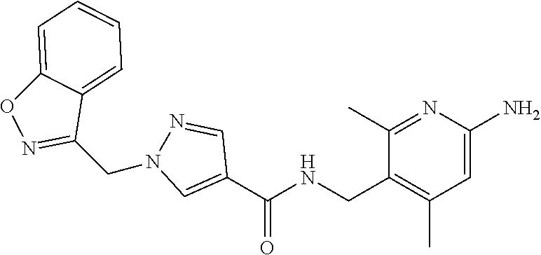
C1=C(N)N=C(C)C(CNC(C2=CN(CC3=NOC4=CC=CC=C34)N=C2)=O)=C1C
